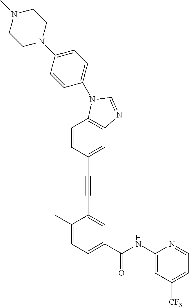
C1=CC2=C(C=C1C#CC1=CC(C(NC3=CC([CF3])=CC=N3)=O)=CC=C1C)N=CN2C1=CC=C(N2CCN(C)CC2)C=C1
